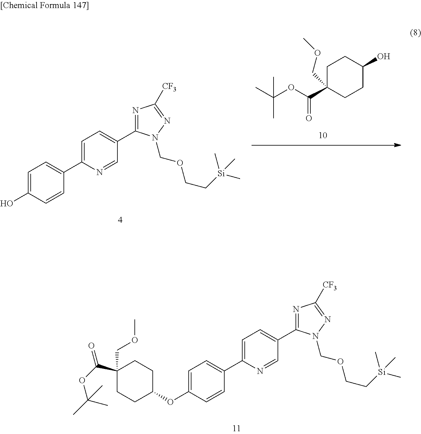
C1(C2=CC=C(OC3CCC(C(OC(C)(C)C)=O)(COC)CC3)C=C2)=CC=C(C2=NC([CF3])=NN2COCC[Si](C)(C)C)C=N1.C1C(C(OC(C)(C)C)=O)(COC)CCC(O)C1.C1(C2=CC=C(O)C=C2)=CC=C(C2=NC([CF3])=NN2COCC[Si](C)(C)C)C=N1
